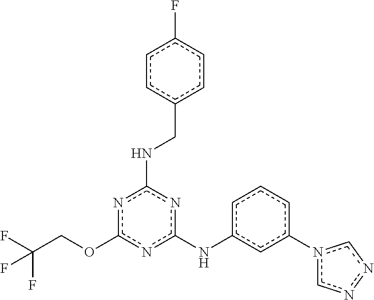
O(c1nc(NCc2ccc(F)cc2)nc(Nc2cccc(-n3cnnc3)c2)n1)CC(F)(F)F
